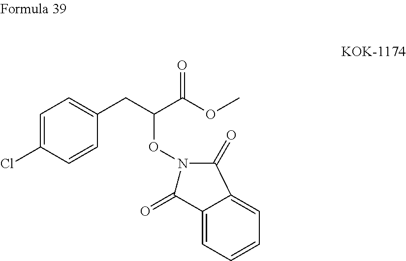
C1=C(Cl)C=CC(CC(C(OC)=O)ON2C(=O)C3=CC=CC=C3C2=O)=C1
